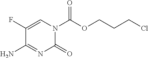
C1(F)=CN(C(OCCCCl)=O)C(=O)N=C1N
